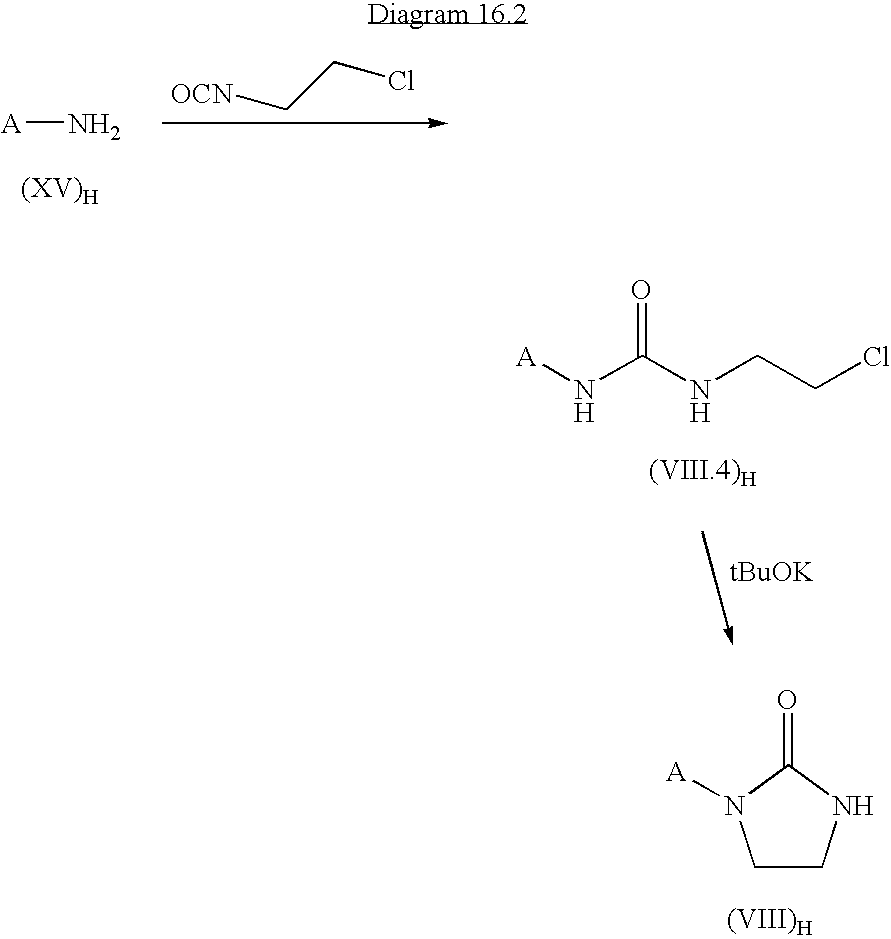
[A]NC(NCCCl)=O.C1CNC(=O)N1[A].[(VIII)H].[A]N.[OCN]CCCl
